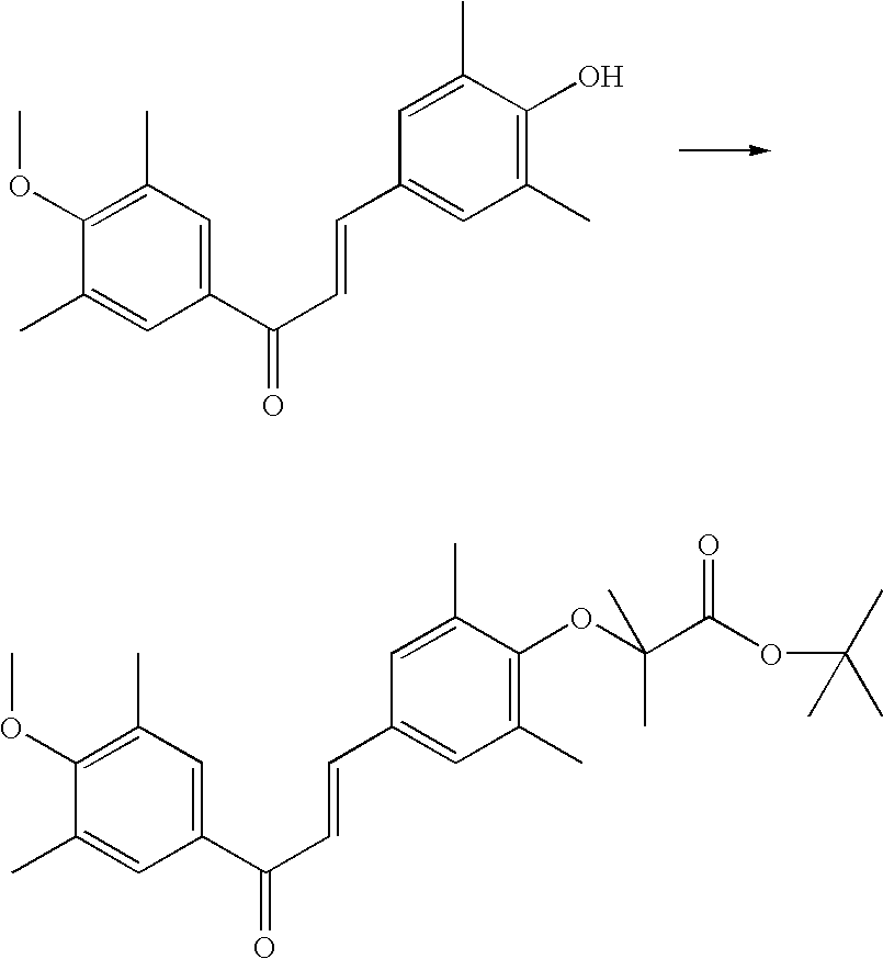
C1(OC)=C(C)C=C(C(C=CC2=CC(C)=C(O)C(C)=C2)=O)C=C1C.C1(C=CC(C2=CC(C)=C(OC)C(C)=C2)=O)=CC(C)=C(OC(C(OC(C)(C)C)=O)(C)C)C(C)=C1
